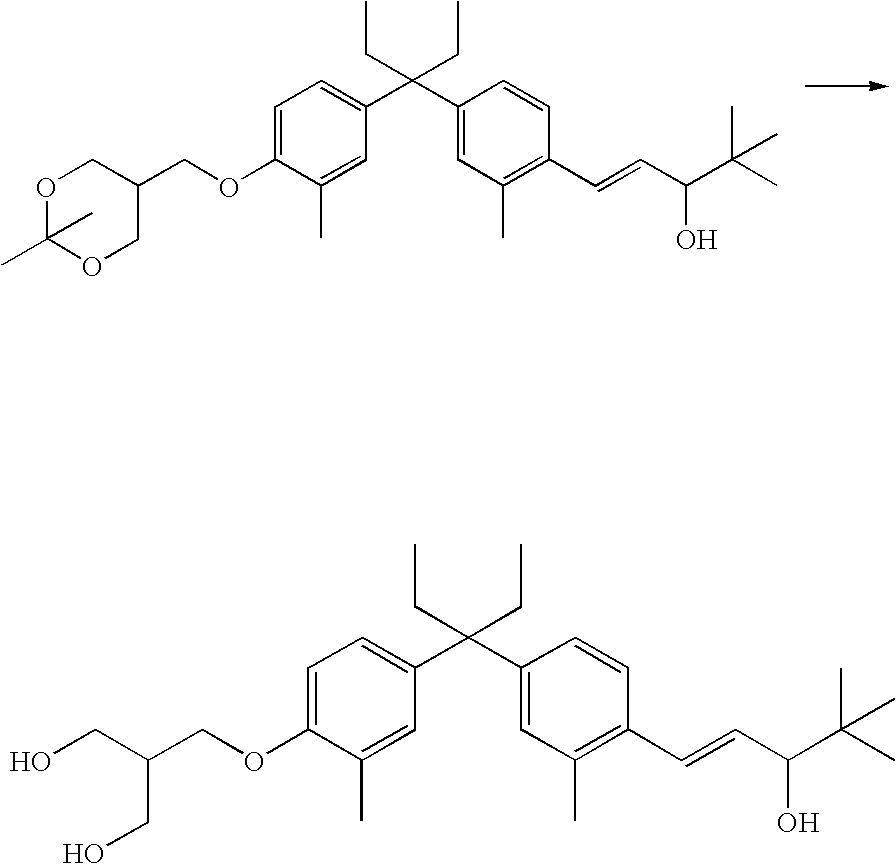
C1=C(OCC2COC(C)(C)OC2)C(C)=CC(C(C2=CC(C)=C(C=CC(O)C(C)(C)C)C=C2)(CC)CC)=C1.C1=C(OCC(CO)CO)C(C)=CC(C(C2=CC(C)=C(C=CC(O)C(C)(C)C)C=C2)(CC)CC)=C1
